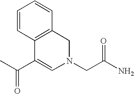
C1(C(C)=O)=CN(CC(N)=O)CC2=C1C=CC=C2
